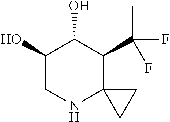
C1(O)CNC2(C(C(F)(C)F)C1O)CC2
